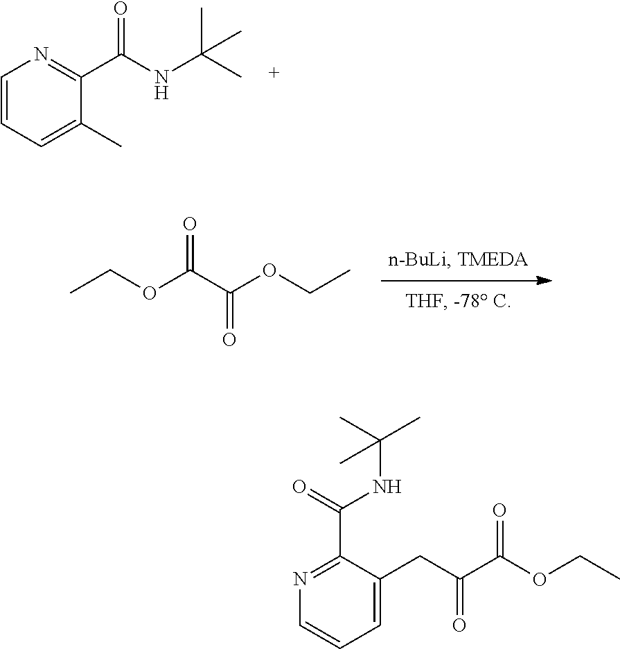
C1=CC=C(C)C(C(NC(C)(C)C)=O)=N1.CCOC(C(OCC)=O)=O.CCOC(C(CC1=CC=CN=C1C(=O)NC(C)(C)C)=O)=O
